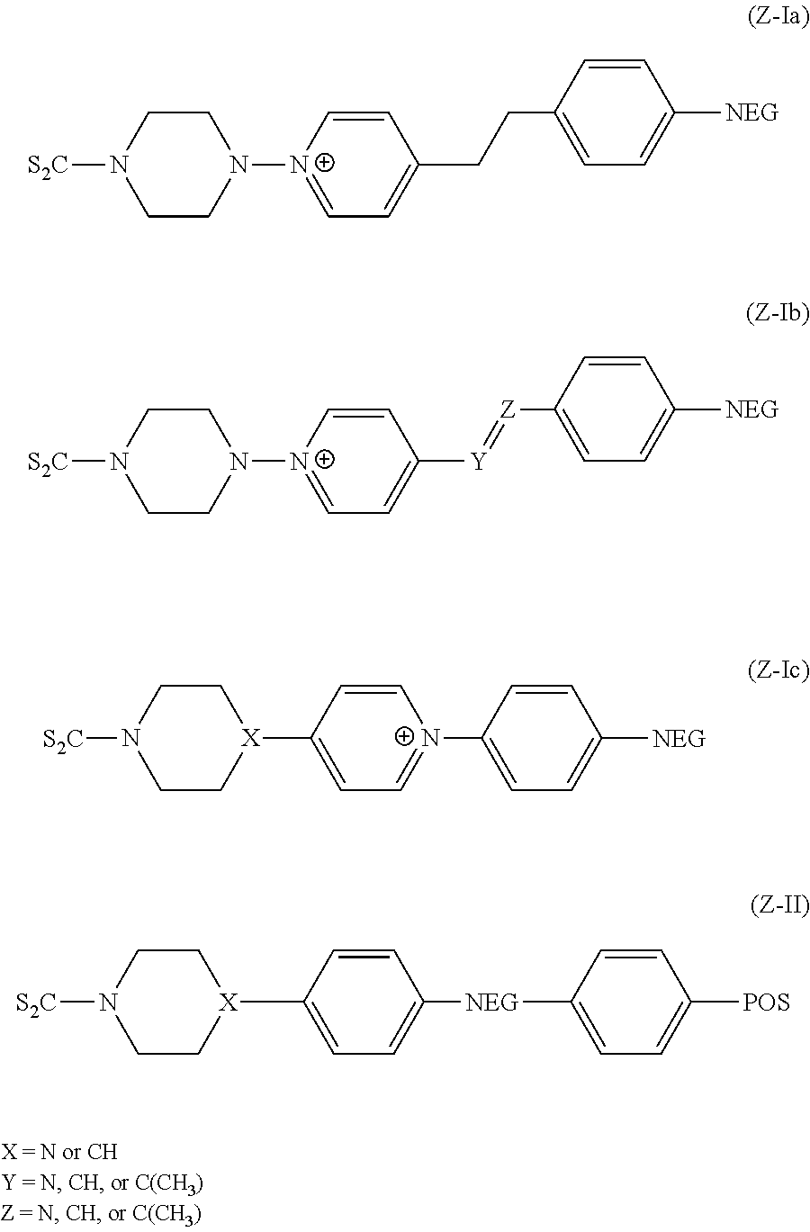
C1=CC([X]2CCN([S2C])CC2)=CC=[N+]1C1=CC=C([NEG])C=C1.C1=C[N+](N2CCN([S2C])CC2)=CC=C1CCC1=CC=C([NEG])C=C1.C1=CC([X]2CCN([S2C])CC2)=CC=C1[NEG]C1=CC=C([POS])C=C1.C1=C[N+](N2CCN([S2C])CC2)=CC=C1[Y]=[Z]C1=CC=C([NEG])C=C1
